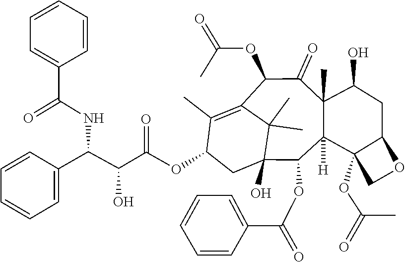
C(=O)(OC12C(CC(O)C3(C)C(=O)C(OC(C)=O)C4=C(C)C(OC(C(C(C5=CC=CC=C5)NC(C5=CC=CC=C5)=O)O)=O)CC(O)(C4(C)C)C(OC(C4=CC=CC=C4)=O)C31[H])OC2)C
